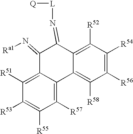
C1(=N[Ra1])C2=C([R51])C([R53])=C([R55])C([R57])=C2C2=C([R58])C([R56])=C([R54])C([R52])=C2C1=N[L][Q]
